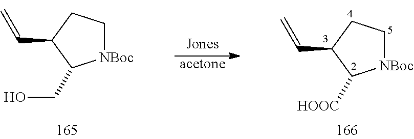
[NBoc]1CCC(C=C)C1[HOOC].[acetone].[NBoc]1CCC(C=C)C1CO
